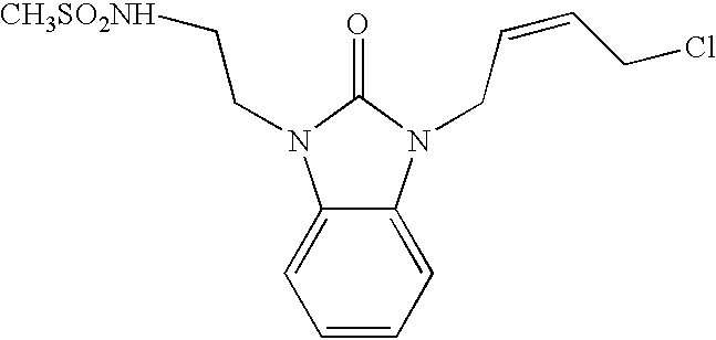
C1=CC=C2C(=C1)N(CC[CH3SO2NH])C(=O)N2CC=CCCl
